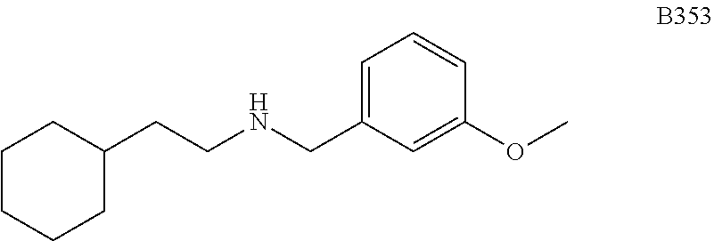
C1(CCNCC2=CC=CC(OC)=C2)CCCCC1
